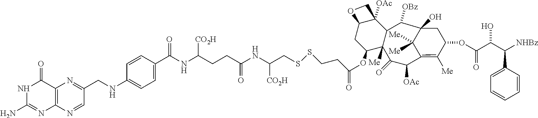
N1C(N)=NC2=C(C1=O)N=C(CNC1=CC=C(C(NC(CCC(NC(CSSCCC(OC3CC4C([OAc])(C5C([OBz])C6(O)C([Me])([Me])C(=C([Me])C(OC(C(C([NHBz])C7=CC=CC=C7)O)=O)C6)C([OAc])C(=O)C35[Me])CO4)=O)[CO2H])=O)[CO2H])=O)C=C1)C=N2
